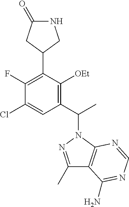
C1(F)=C(C2CC(=O)NC2)C([OEt])=C(C(C)N2C3=C(C(C)=N2)C(N)=NC=N3)C=C1Cl
